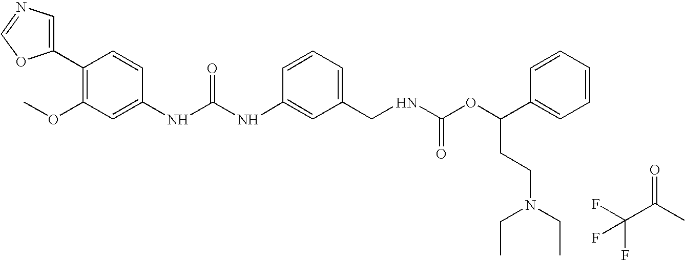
C1(C2=C(OC)C=C(NC(NC3=CC(CNC(OC(C4=CC=CC=C4)CCN(CC)CC)=O)=CC=C3)=O)C=C2)=CN=CO1.FC(C(C)=O)(F)F
